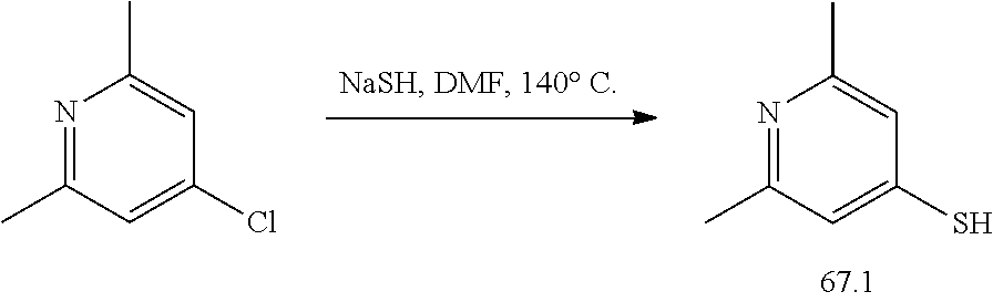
SC1=CC(C)=NC(C)=C1.ClC1=CC(C)=NC(C)=C1
